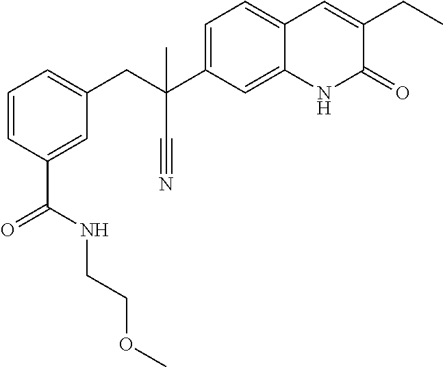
C1(C(NCCOC)=O)=CC(CC(C#N)(C2=CC=C3C(=C2)NC(=O)C(CC)=C3)C)=CC=C1
